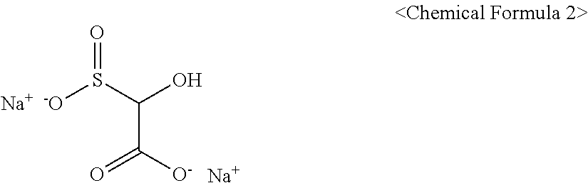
O=S(C(O)C([O-])=O)[-O].[Na].[Na]
